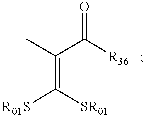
CC(C([R36   ])=O)=C([R01S])[SR01]
